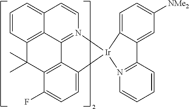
C12=N3C=CC4=CC=CC(=C14)C(C)(C)C1=C2C(=CC=C1F)[Ir]31N2=C(C3=CC([NMe2])=CC=C31)C=CC=C2
